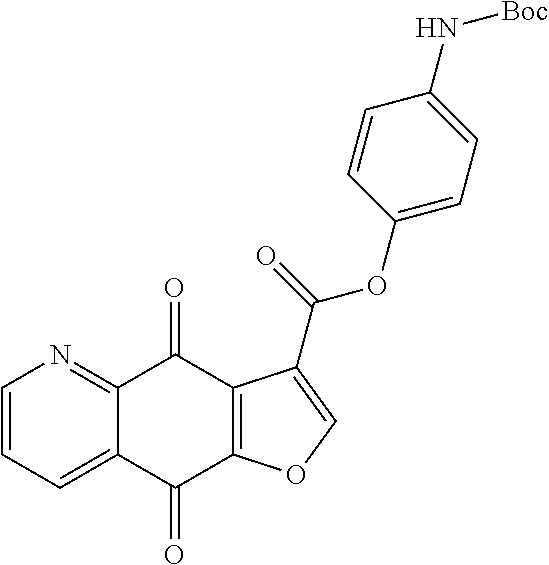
C1=CC=C2C(=N1)C(=O)C1=C(C2=O)OC=C1C(=O)OC1=CC=C(N[Boc])C=C1
